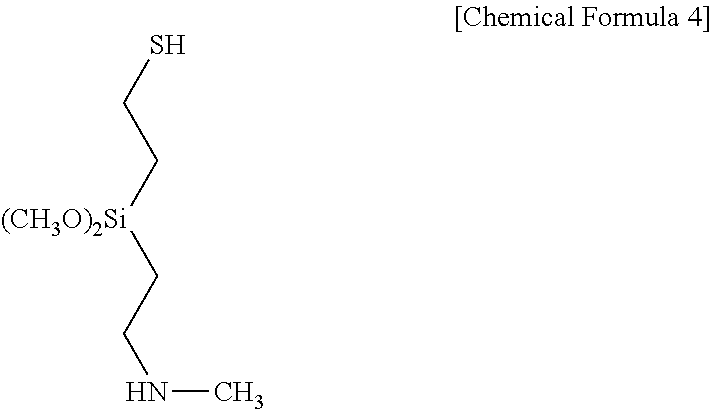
SCC[(CH3O)2Si]CCNC
